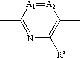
C1(C)=NC([Ra])=C(C)[A2]=[A1]1
